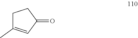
C1C(C)=CC(=O)C1
